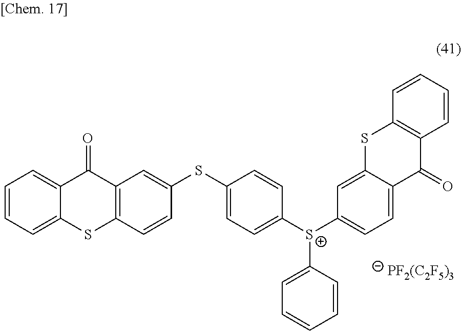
C1=CC=C2C(=C1)C(=O)C1=C(S2)C=CC(SC2=CC=C([S+](C3=CC=C4C(=C3)SC3=C(C4=O)C=CC=C3)C3=CC=CC=C3)C=C2)=C1.[PF2(C2F5)3]
